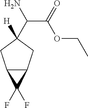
C12C(CC([H])(C(N)C(OCC)=O)C1)C2(F)F
